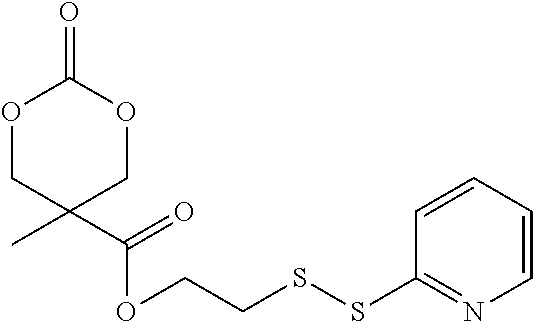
O1CC(C)(C(=O)OCCSSC2=NC=CC=C2)COC1=O
